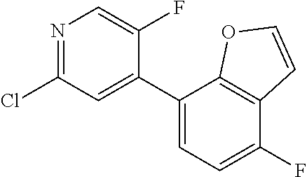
N1=C(Cl)C=C(C2=CC=C(F)C3=C2OC=C3)C(F)=C1
